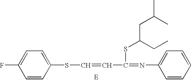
C1=CC(SC=CC(=NC2=CC=CC=C2)SC(CC(C)C)CC)=CC=C1F
